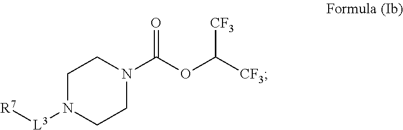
N1([L3][R7])CCN(C(OC([CF3])[CF3])=O)CC1
